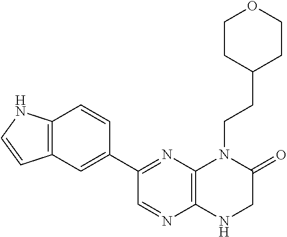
C12=C(C=C(C3=NC4=C(N=C3)NCC(=O)N4CCC3CCOCC3)C=C1)C=CN2
